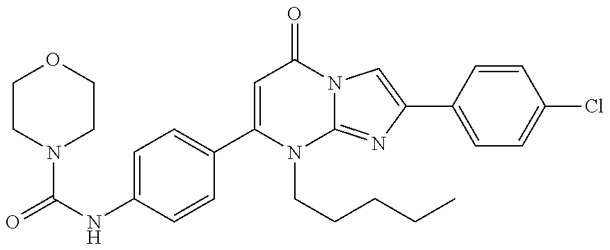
C(NC1=CC=C(C2=CC(=O)N3C(=NC(C4=CC=C(Cl)C=C4)=C3)N2CCCCC)C=C1)(=O)N1CCOCC1
